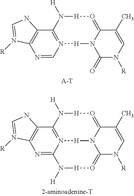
C12=N(C=NC3=C1NC=N3[R])[H]N1C(=O[H]N2[H])C(C)=CN([R])C1=O.[A-T].C12=N3C(=NC4=C1NC=N4[R])N([H])[H]O=C1N([H]3)C(=O[H]N2[H])C(C)=CN1[R]
